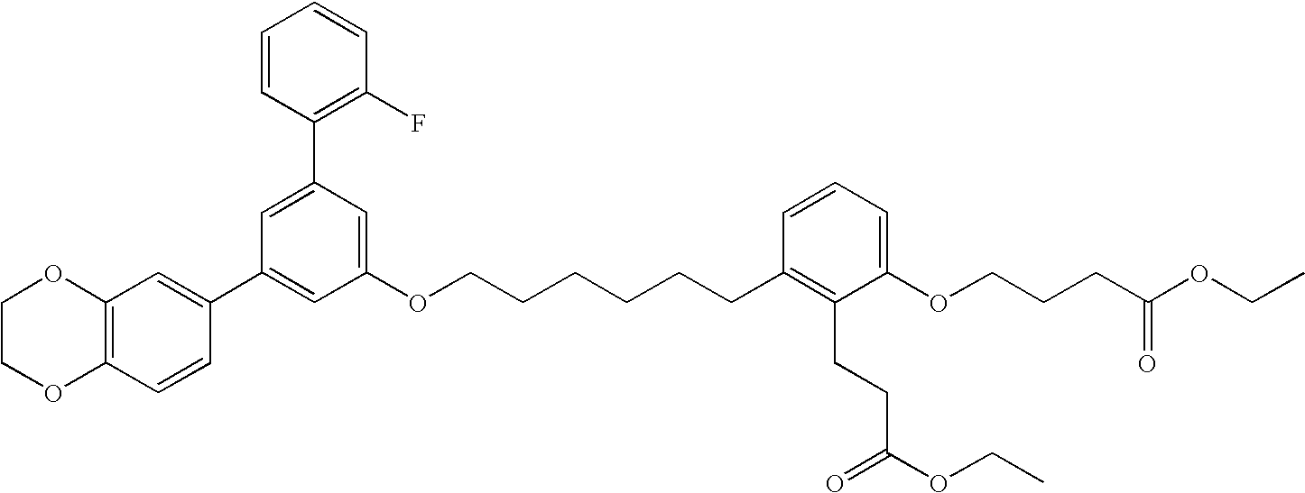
C1=C(C2=C(F)C=CC=C2)C=C(OCCCCCCC2=C(CCC(OCC)=O)C(OCCCC(OCC)=O)=CC=C2)C=C1C1=CC2=C(C=C1)OCCO2
